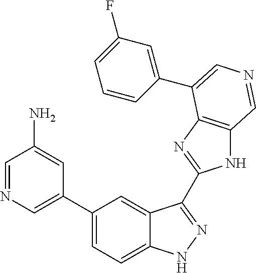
C1(C2=CN=CC(N)=C2)=CC=C2C(=C1)C(C1=NC3=C(N1)C=NC=C3C1=CC(F)=CC=C1)=NN2
